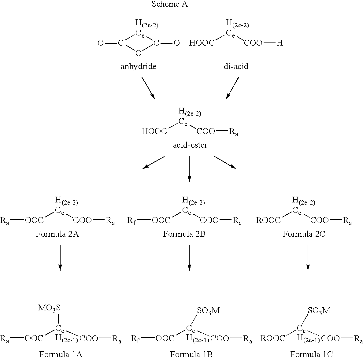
[HOOC][H(2e-2)Ce][COO][Ra].[HOOC][H(2e-2)Ce][COO][H].O=C1OC(=O)[H(2e-2)Ce]1.[OOC]([H(2e-2)Ce][COO][Ra])[Ra].[OOC]([H(2e-2)Ce][COO][Ra])[Rf].[ROOC][H(2e-2)Ce][COO][Ra].[SO3M][CeH(2e-1)]([OOC][Rf])[COO][Ra].[MO3S][CeH(2e-1)]([OOC][Ra])[COO][Ra].[SO3M][CeH(2e-1)]([ROOC])[COO][Ra]
